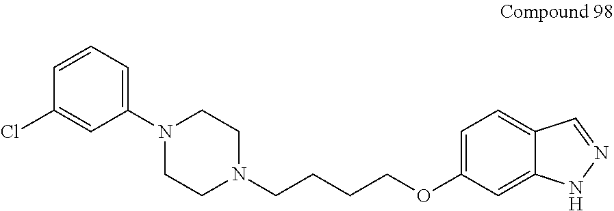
C1(OCCCCN2CCN(C3=CC=CC(Cl)=C3)CC2)=CC=C2C(=C1)NN=C2
